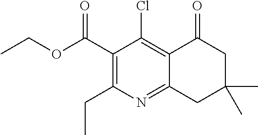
C1(C(OCC)=O)=C(CC)N=C2C(=C1Cl)C(=O)CC(C)(C)C2
